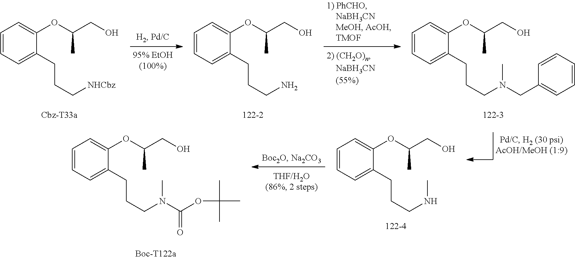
C1=CC=C(CCCN(CC2=CC=CC=C2)C)C(OC(CO)C)=C1.C1=CC=C(CCCN)C(OC(CO)C)=C1.C1=CC=C(CCC[NHCbz])C(OC(CO)C)=C1.C1=CC=C(CCCN(C(OC(C)(C)C)=O)C)C(OC(CO)C)=C1.C1=CC=C(CCCNC)C(OC(CO)C)=C1
